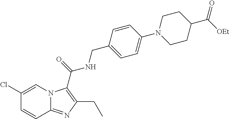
C1(Cl)=CN2C(=NC(CC)=C2C(=O)NCC2=CC=C(N3CCC(C([OEt])=O)CC3)C=C2)C=C1
